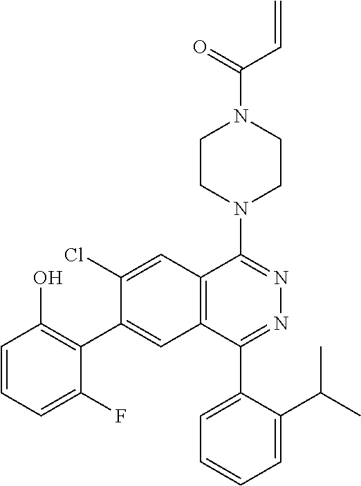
C=CC(N1CCN(C2=NN=C(C3=CC=CC=C3C(C)C)C3=C2C=C(Cl)C(C2=C(O)C=CC=C2F)=C3)CC1)=O
